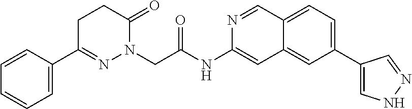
C(C(=O)NC1=CC2=CC(C3=CNN=C3)=CC=C2C=N1)N1C(=O)CCC(C2=CC=CC=C2)=N1
